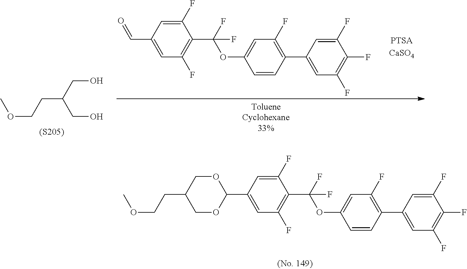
C1=CC(C2=CC(F)=C(F)C(F)=C2)=C(F)C=C1OC(C1=C(F)C=C(C=O)C=C1F)(F)F.COCCC(CO)CO.[(S205)].C1=CC(C2=CC(F)=C(F)C(F)=C2)=C(F)C=C1OC(C1=C(F)C=C(C2OCC(CCOC)CO2)C=C1F)(F)F
